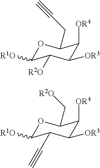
O1C([R1O])C([R2O])C([OR3])C([OR4])C1CC#C.O1C([R1O])C(C#C)C([OR3])C([OR4])C1C[R2O]
